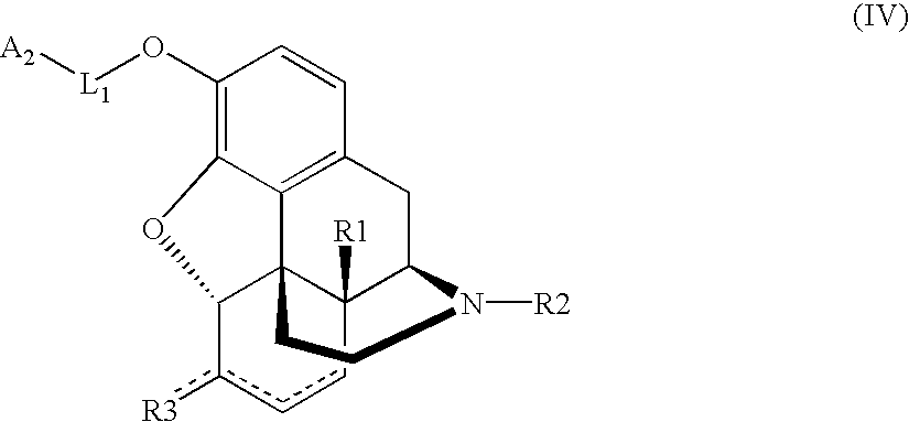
C1(O[L1][A2])=C2C3=C(C=C1)CC1C4([R1])C3(C(c([R3])cc4)O2)CCN1[R2]
